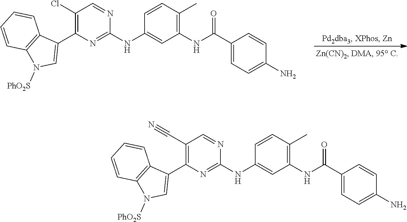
C1(NC2=CC(NC(C3=CC=C(N)C=C3)=O)=C(C)C=C2)=NC(C2=CN([PhO2S])C3=C2C=CC=C3)=C(Cl)C=N1.C1(NC2=CC(NC(C3=CC=C(N)C=C3)=O)=C(C)C=C2)=NC(C2=CN([PhO2S])C3=C2C=CC=C3)=C(C#N)C=N1
